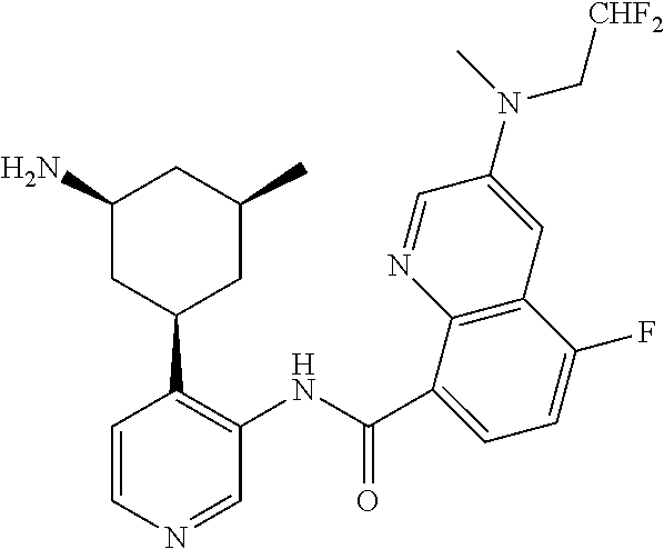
C1=NC2=C(C=C1N(C[CHF2])C)C(F)=CC=C2C(NC1=C(C2CC(C)CC(N)C2)C=CN=C1)=O
